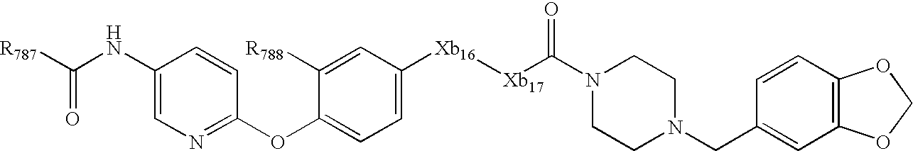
C1([Xb16][Xb17]C(=O)N2CCN(CC3=CC4=C(C=C3)OCO4)CC2)=CC=C(OC2=NC=C(NC([R787])=O)C=C2)C([R788])=C1
